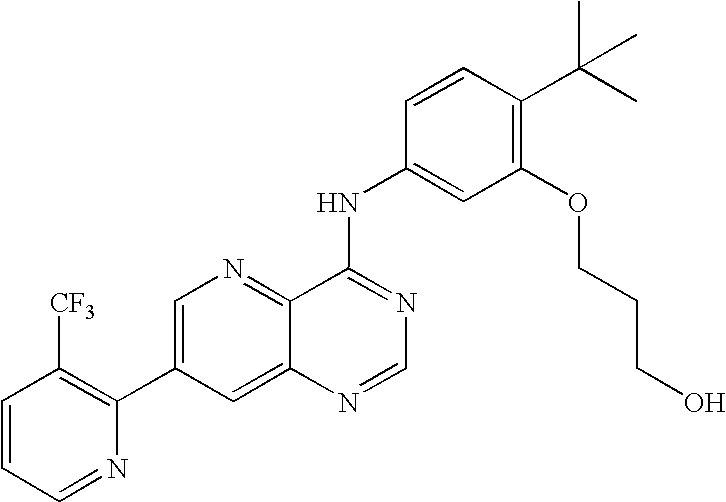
C1=CC=NC(C2=CN=C3C(=C2)N=CN=C3NC2=CC(OCCCO)=C(C(C)(C)C)C=C2)=C1[CF3]
